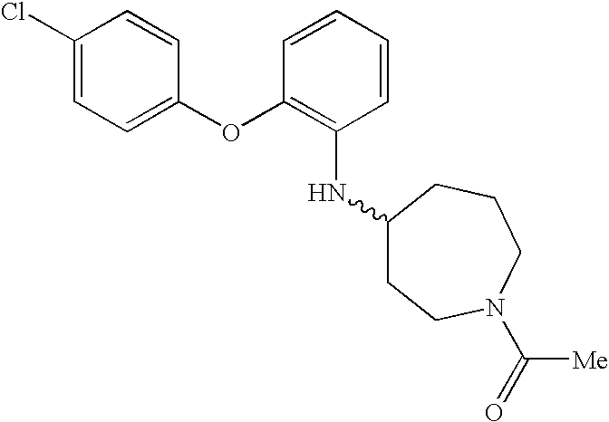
C1(Cl)=CC=C(OC2=C(NC3CCN(C(=O)[Me])CCC3)C=CC=C2)C=C1
